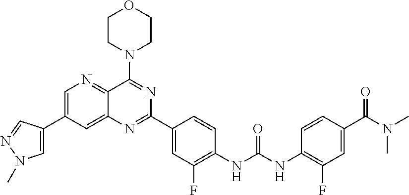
C1=C(C2=CN(C)N=C2)C=C2C(=N1)C(N1CCOCC1)=NC(C1=CC(F)=C(NC(NC3=C(F)C=C(C(N(C)C)=O)C=C3)=O)C=C1)=N2
